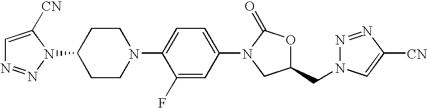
C1(N2C(=O)OC(CN3N=NC([CN])=C3)C2)=CC=C(N2CCC(N3N=NC=C3[CN])CC2)C(F)=C1
